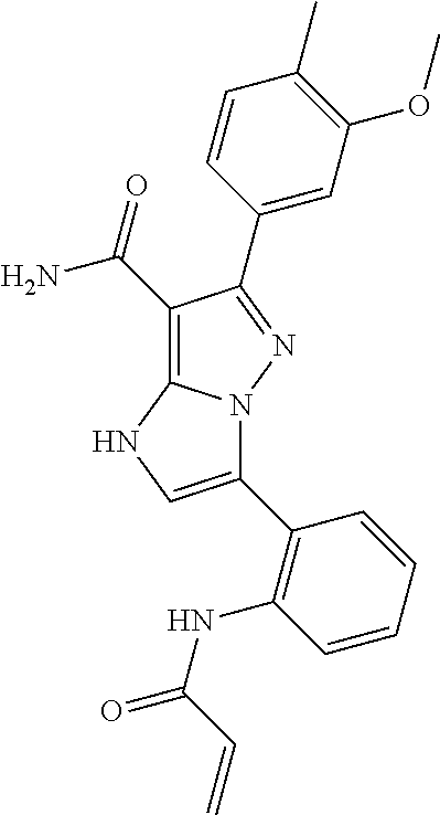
C1(C(=O)N)=C2N(N=C1C1=CC(OC)=C(C)C=C1)C(C1=C(NC(=O)C=C)C=CC=C1)=CN2
